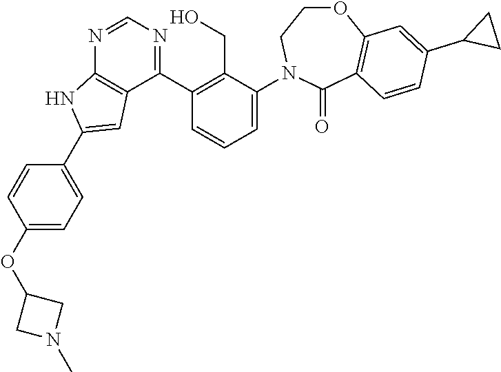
N1=CN=C(C2=C(CO)C(N3CCOC4=C(C3=O)C=CC(C3CC3)=C4)=CC=C2)C2=C1NC(C1=CC=C(OC3CN(C)C3)C=C1)=C2
